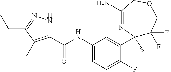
C1(NC(C2=C(C)C(CC)=NN2)=O)=CC=C(F)C(C2(C)C(F)(F)COCC(N)=N2)=C1
